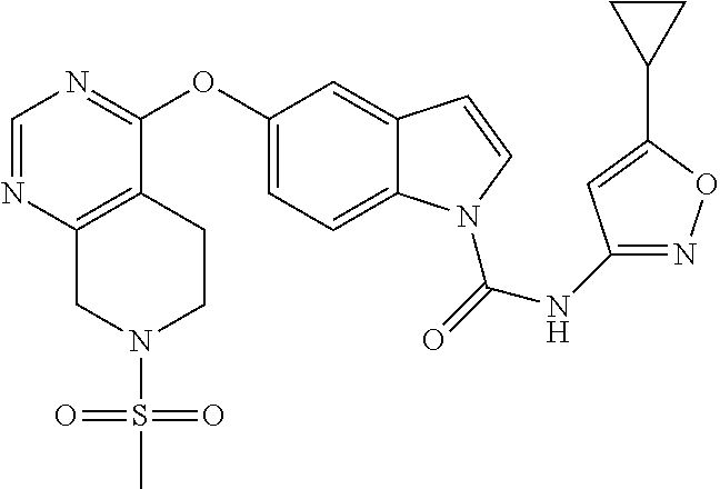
C1(OC2=NC=NC3=C2CCN(S(C)(=O)=O)C3)=CC=C2C(=C1)C=CN2C(=O)NC1=NOC(C2CC2)=C1
